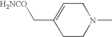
C1CN(C)CC=C1C[H2NCO]
